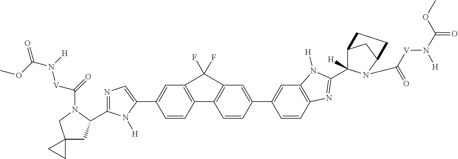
C1=CC(C2=CC3=C(C=C2)N=C(C2([H])C4CC(N2C(=O)[V]N(C(OC)=O)[H])CC4)N3[H])=CC2=C1C1=C(C=C(C3=CN=C(C4CC5(CN4C([V]N([H])C(OC)=O)=O)CC5)N3[H])C=C1)C2(F)F
